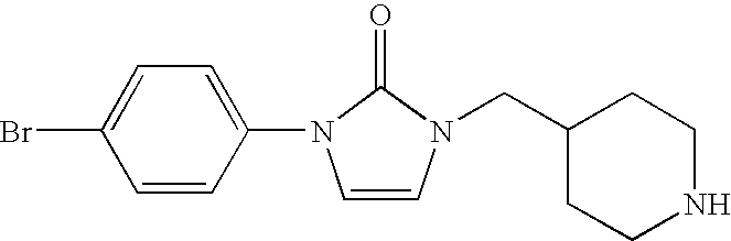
C1=CC(N2C=CN(CC3CCNCC3)C2=O)=CC=C1Br
